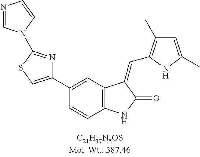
C1(C2=CC3=C(C=C2)NC(=O)C3=CC2=C(C)C=C(C)N2)=CSC(N2C=NC=C2)=N1
